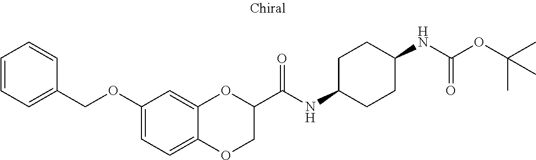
C1(OCC2=CC=CC=C2)=CC=C2C(=C1)OC(C(NC1CCC(NC(OC(C)(C)C)=O)CC1)=O)CO2
